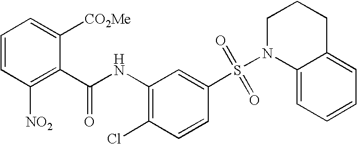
C1(NC(C2=C([NO2])C=CC=C2[CO2Me])=O)=C(Cl)C=CC(S(N2C3=CC=CC=C3CCC2)(=O)=O)=C1
